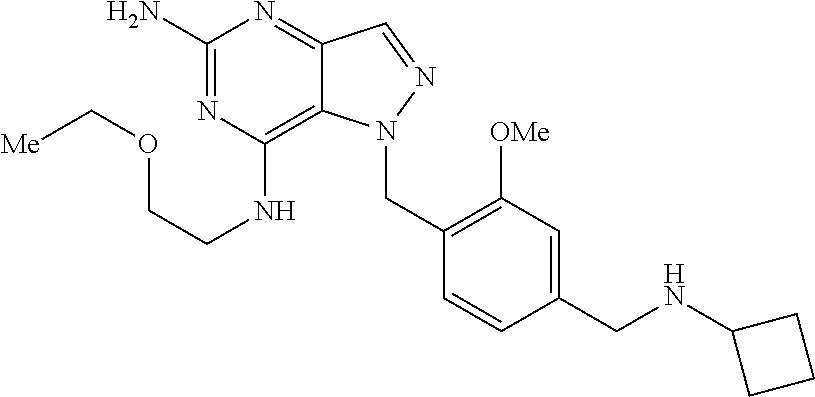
C1(N)=NC(NCCOC[Me])=C2C(=N1)C=NN2CC1=C([OMe])C=C(CNC2CCC2)C=C1
